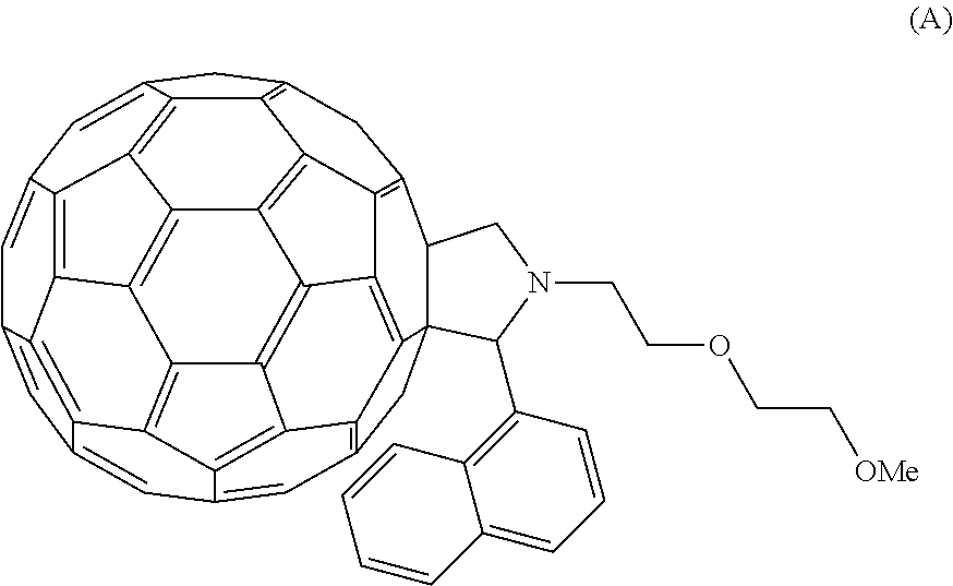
C1=C2C=C3C=C4C=C5C=C6CC7=C8C6=C6C5=C5C4=C3C3=C4C5=C6C5=C8C6=C(C7)C7C8(CC1=C1C8=C6C5=C4C1=C23)C(C1=C2C(=CC=C1)C=CC=C2)N(CCOCC[OMe])C7
